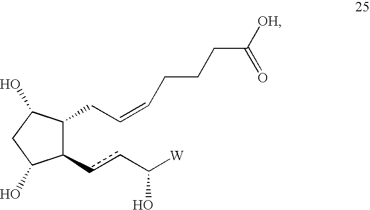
C1(ccC([W])O)C(CC=CCCCC([OH])=O)C(O)CC1O
